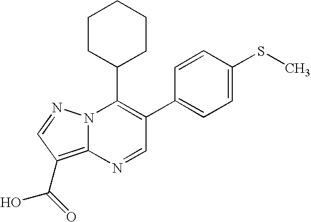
C1=C(C2=C(C3CCCCC3)N3C(=C(C(O)=O)C=N3)N=C2)C=CC(SC)=C1
